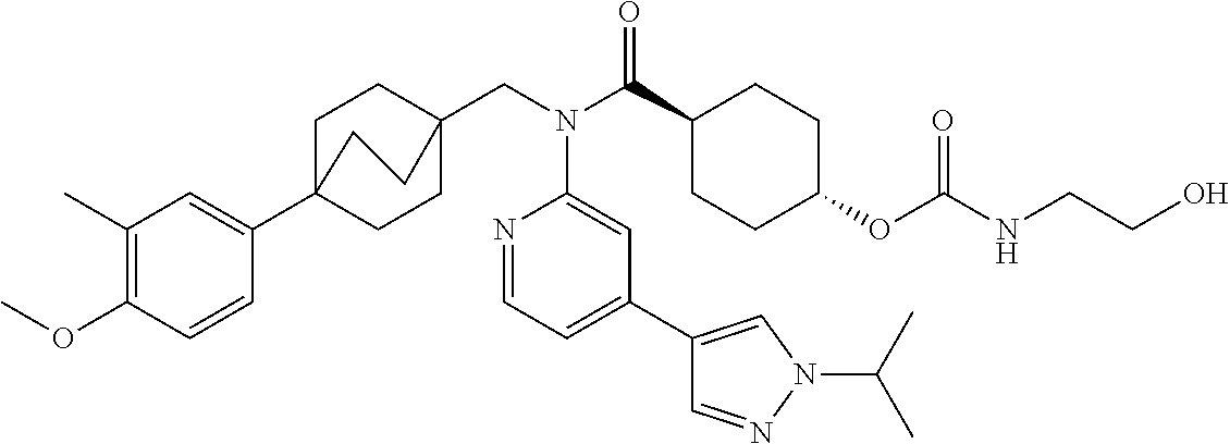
C1(C)=C(OC)C=CC(C23CCC(CN(C(C4CCC(OC(NCCO)=O)CC4)=O)C4=CC(C5=CN(C(C)C)N=C5)=CC=N4)(CC2)CC3)=C1
